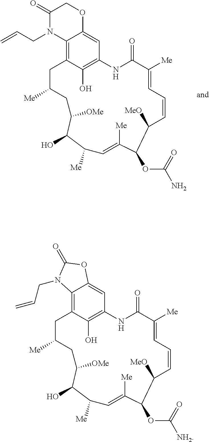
O1C(=O)N(CC=C)C2=C3C(O)=C(C=C12)NC(=O)C([Me])=CC=CC([MeO])C(OC([NH2])=O)C([Me])=CC([Me])C(O)C([OMe])CC([Me])C3.C12=C3C(O)=C(C=C1OCC(=O)N2CC=C)NC(=O)C([Me])=CC=CC([MeO])C(OC(N)=O)C([Me])=CC([Me])C(O)C([OMe])CC([Me])C3
